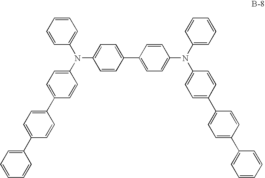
C1=CC(C2=CC=C(N(C3=CC=CC=C3)C3=CC=C(C4=CC=C(C5=CC=CC=C5)C=C4)C=C3)C=C2)=CC=C1N(C1=CC=C(C2=CC=C(C3=CC=CC=C3)C=C2)C=C1)C1=CC=CC=C1
